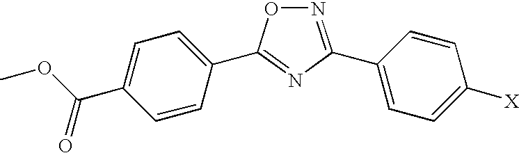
N1=C(C2=CC=C([X])C=C2)N=C(C2=CC=C(C(OC)=O)C=C2)O1
